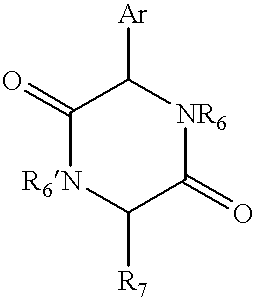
C1(=O)[R6N]C([R7])C(=O)[NR6]C1[Ar]
